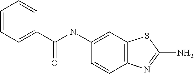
C1=CC=C(C(=O)N(C)C2=CC3=C(C=C2)N=C(N)S3)C=C1
